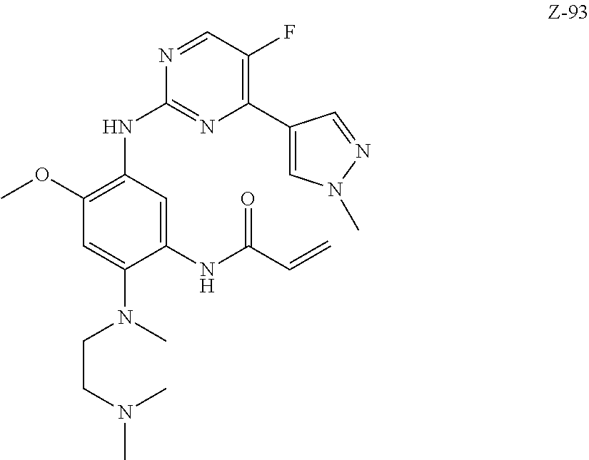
C(CN(C)C)N(C)C1=CC(OC)=C(NC2=NC(C3=CN(C)N=C3)=C(F)C=N2)C=C1NC(C=C)=O
